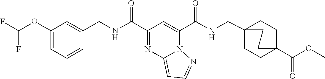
C1=CC(CNC(=O)C2=NC3=CC=NN3C(C(=O)NCC34CCC(C(=O)OC)(CC3)CC4)=C2)=CC(OC(F)F)=C1
